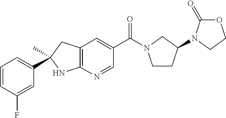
C12=C(C=C(C(=O)N3CCC(N4C(=O)OCC4)C3)C=N1)CC(C)(C1=CC=CC(F)=C1)N2
